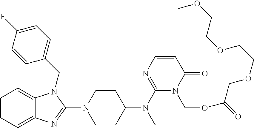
C1=CC=C2C(=C1)N(CC1=CC=C(F)C=C1)C(N1CCC(N(C3=NC=CC(=O)N3COC(=O)COCCOCCOC)C)CC1)=N2
